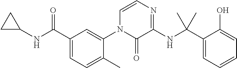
C1(C(=O)NC2CC2)=CC=C(C)C(N2C(=O)C(NC(C3=CC=CC=C3O)(C)C)=NC=C2)=C1
